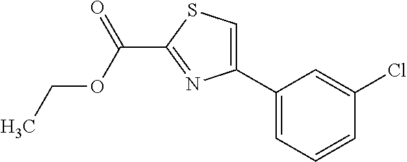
C1(C2=CSC(C(=O)OCC)=N2)=CC=CC(Cl)=C1
